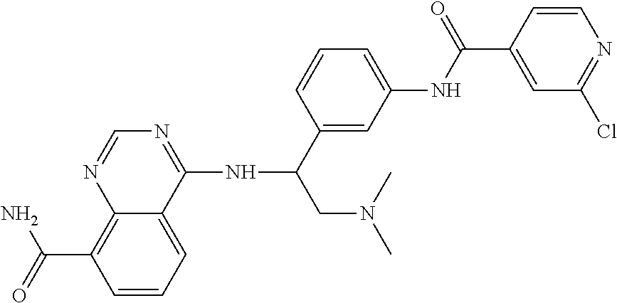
C12=C(C(=O)N)C=CC=C1C(NC(CN(C)C)C1=CC(NC(C3=CC(Cl)=NC=C3)=O)=CC=C1)=NC=N2
